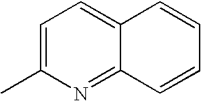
C1=C(C)N=C2C(=C1)C=CC=C2
